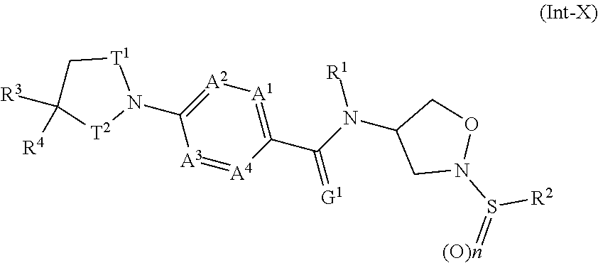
C1(N2[T1]CC([R3])([R4])[T2]2)=[A2][A1]=C(C(=[G1])N([R1])C2CN(S([R2])=[(O)n])OC2)[A4]=[A3]1
